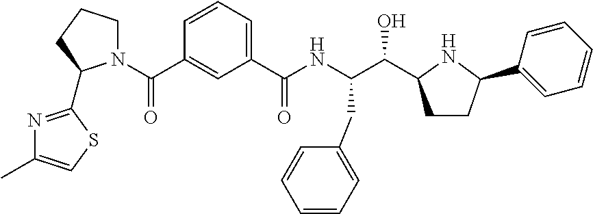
C1(C(NC(C(O)C2CCC(C3=CC=CC=C3)N2)CC2=CC=CC=C2)=O)=CC=CC(C(N2CCCC2C2=NC(C)=CS2)=O)=C1
